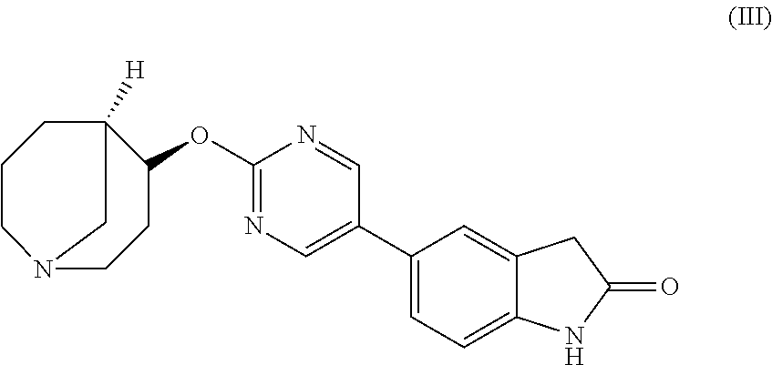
C1(OC2CCN3CCCC2([H])C3)=NC=C(C2=CC=C3C(=C2)CC(=O)N3)C=N1
